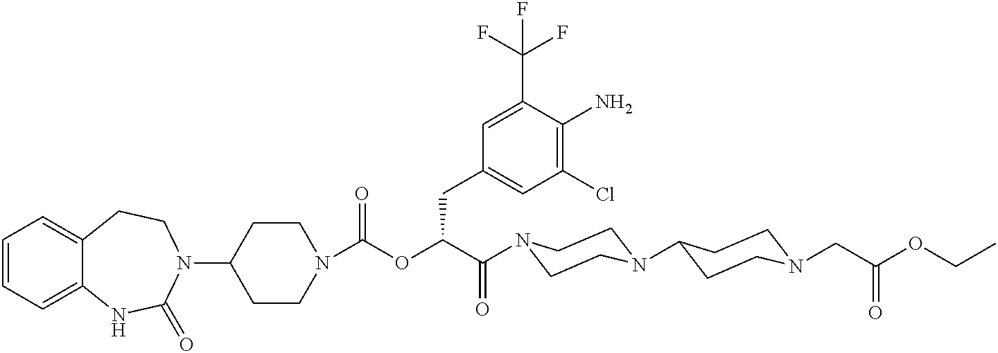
C1(N2CCC3=CC=CC=C3NC2=O)CCN(C(OC(C(=O)N2CCN(C3CCN(CC(OCC)=O)CC3)CC2)CC2=CC(Cl)=C(N)C(C(F)(F)F)=C2)=O)CC1
